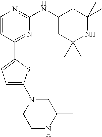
C1=CC(C2=CC=C(N3CCNC(C)C3)S2)=NC(NC2CC(C)(C)NC(C)(C)C2)=N1
